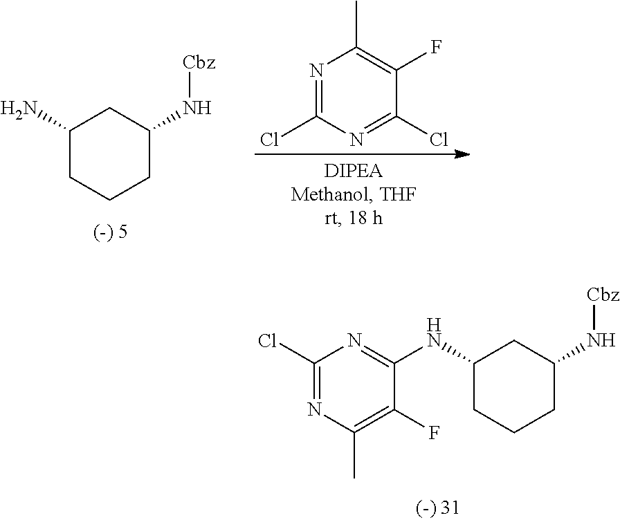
N1=C(Cl)N=C(NC2CC(N[Cbz])CCC2)C(F)=C1C.C1(N)CCCC(N[Cbz])C1.N1=C(Cl)N=C(Cl)C(F)=C1C
